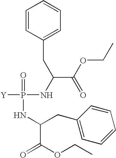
[Y]P(=O)(NC(CC1=CC=CC=C1)C(OCC)=O)NC(C(OCC)=O)CC1=CC=CC=C1
